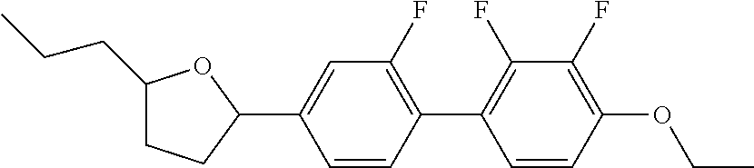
C1(CCC)CCC(C2=CC(F)=C(C3=C(F)C(F)=C(OCC)C=C3)C=C2)O1
